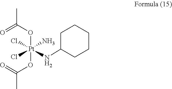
[Pt](N)(Cl)(Cl)(NC1CCCCC1)(OC(C)=O)OC(C)=O
